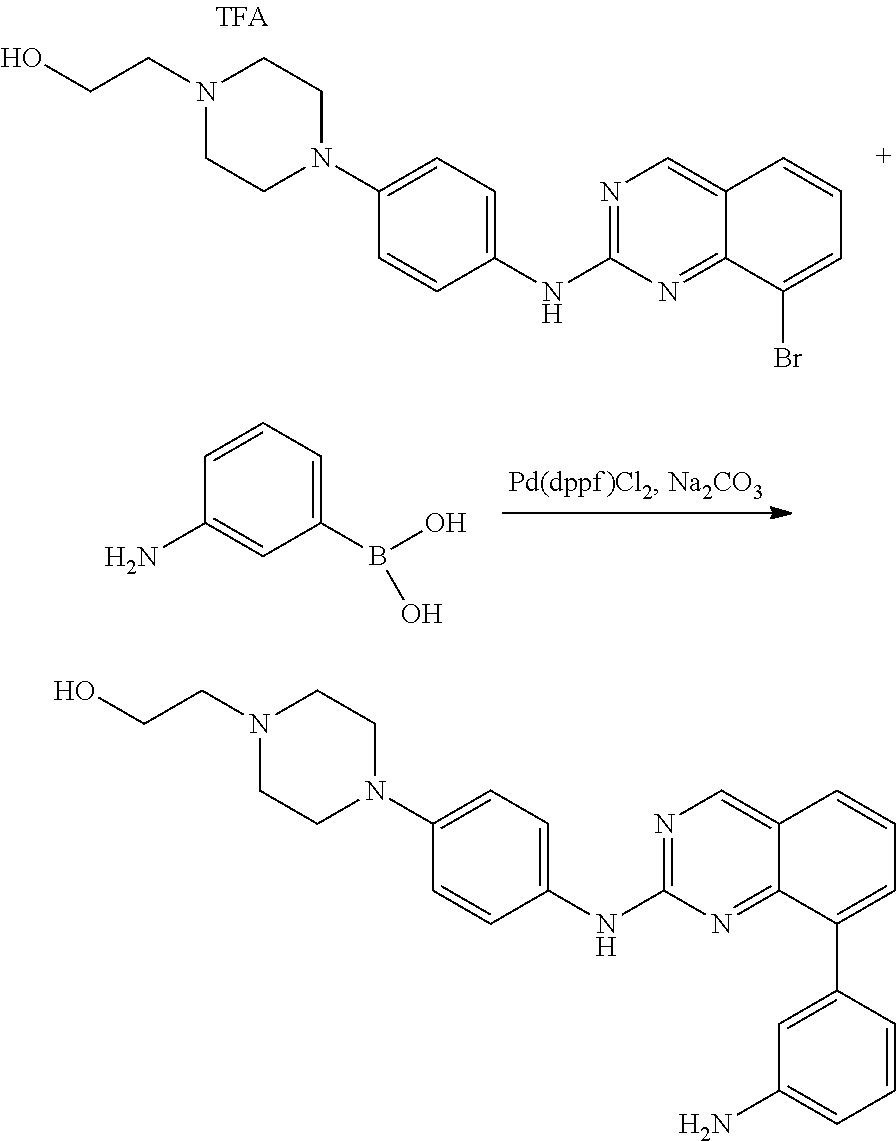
N1(CCO)CCN(C2=CC=C(NC3=NC=C4C(=N3)C(Br)=CC=C4)C=C2)CC1.C1(N)=CC(B(O)O)=CC=C1.N1(CCO)CCN(C2=CC=C(NC3=NC=C4C(=N3)C(C3=CC(N)=CC=C3)=CC=C4)C=C2)CC1
